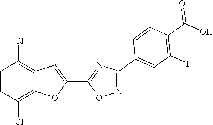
C1=CC(Cl)=C2C(=C1Cl)C=C(C1=NC(C3=CC(F)=C(C(O)=O)C=C3)=NO1)O2
